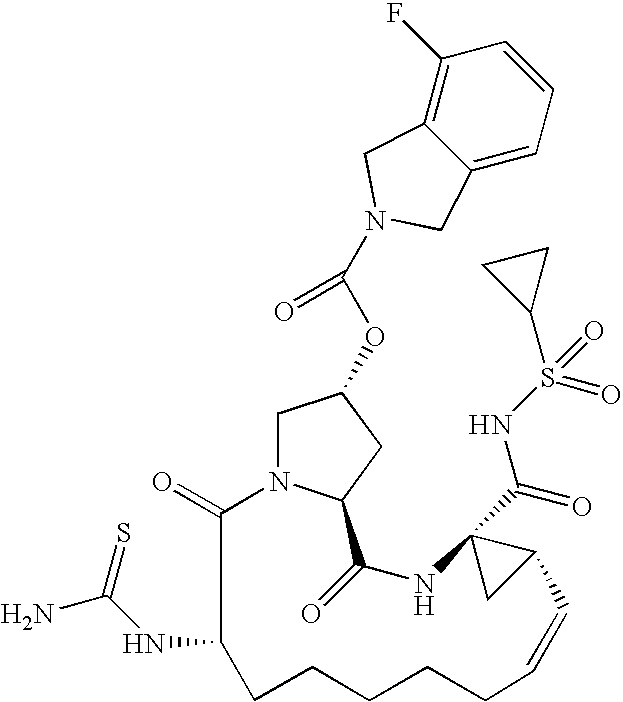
C1N2C(=O)C(NC(N)=S)CCCCCC=CC3C(C(=O)NS(C4CC4)(=O)=O)(NC(=O)C2CC1OC(N1CC2=C(F)C=CC=C2C1)=O)C3
